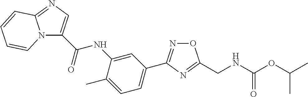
N12C(C(NC3=CC(C4=NOC(CNC(OC(C)C)=O)=N4)=CC=C3C)=O)=CN=C1C=CC=C2
